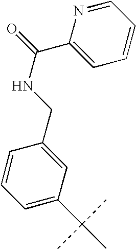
C1=CC=C(C(C)(C)C)C=C1CNC(=O)C1=CC=CC=N1
